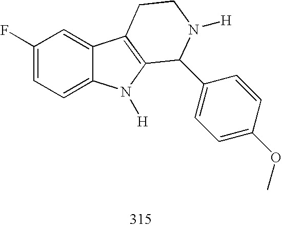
C1(F)=CC=C2C(=C1)C1=C(N2[H])C(C2=CC=C(OC)C=C2)N([H])CC1
